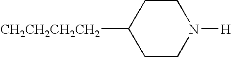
C1CC([CH2CH2CH2CH2])CCN1[H]
